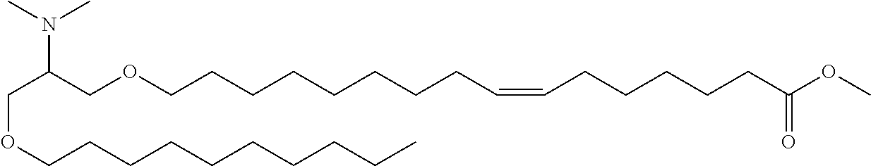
C(C(COCCCCCCCCC=CCCCCCC(OC)=O)N(C)C)OCCCCCCCCCC
